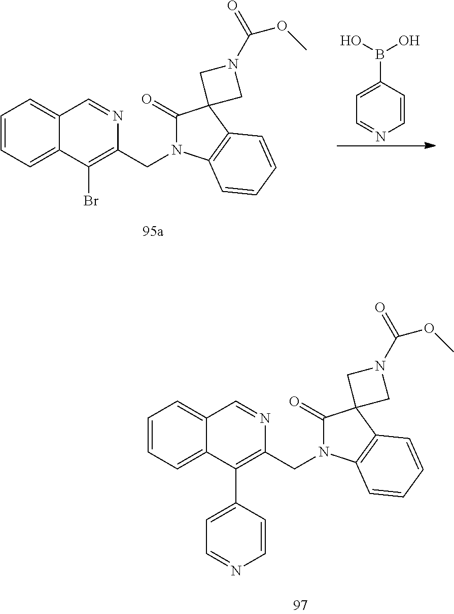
C1=C(B(O)O)C=CN=C1.C1=CC=C2C(=C1)C=NC(CN1C(=O)C3(C4=C1C=CC=C4)CN(C(=O)OC)C3)=C2Br.C1=CC=C2C(=C1)C=NC(CN1C(=O)C3(C4=C1C=CC=C4)CN(C(=O)OC)C3)=C2C1=CC=NC=C1
